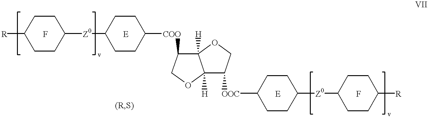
[R]C1CCC([Z0]C2CCC([COO]C3COC4([H])C3([H])OCC4[OOC]C3CCC([Z0]C4CCC([R])CC4)CC3)CC2)CC1.F.[E].[E].F
